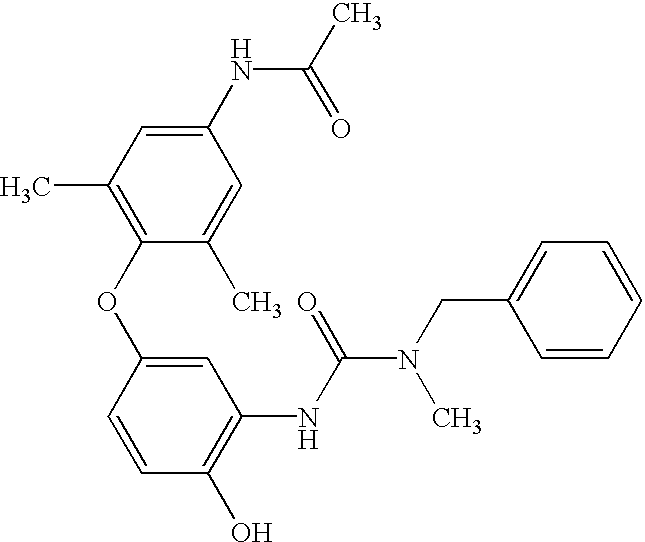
C1(O)=C(NC(=O)N(C)CC2=CC=CC=C2)C=C(OC2=C(C)C=C(NC(C)=O)C=C2C)C=C1
